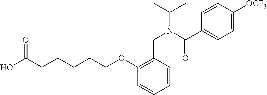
OC(CCCCCOC1=C(CN(C(C)C)C(C2=CC=C([OCF3])C=C2)=O)C=CC=C1)=O
